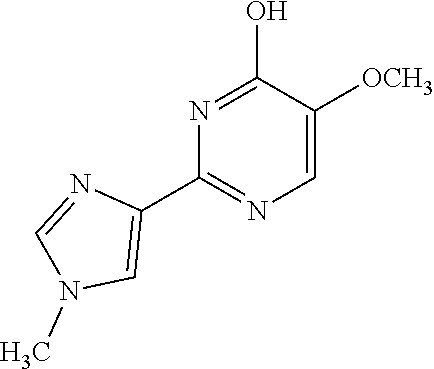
C1=C([OCH3])C(O)=NC(C2=CN(C)C=N2)=N1
